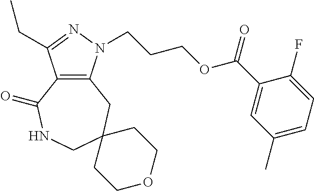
C12=C(N(CCCOC(C3=CC(C)=CC=C3F)=O)N=C1CC)CC1(CNC2=O)CCOCC1
